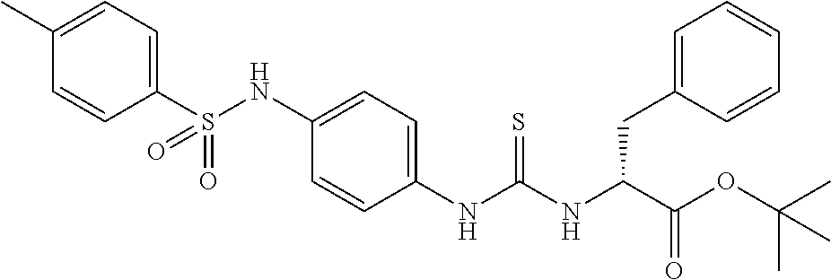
C1(S(NC2=CC=C(NC(NC(C(OC(C)(C)C)=O)CC3=CC=CC=C3)=S)C=C2)(=O)=O)=CC=C(C)C=C1
